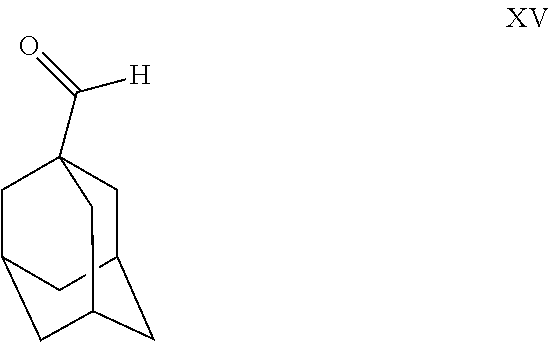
C1C2CC3CC(CC1(C(=O)[H])C3)C2
